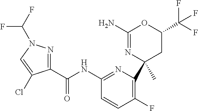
C1(C(NC2=NC(C3(C)CC(C(F)(F)F)OC(N)=N3)=C(F)C=C2)=O)=NN(C(F)F)C=C1Cl
